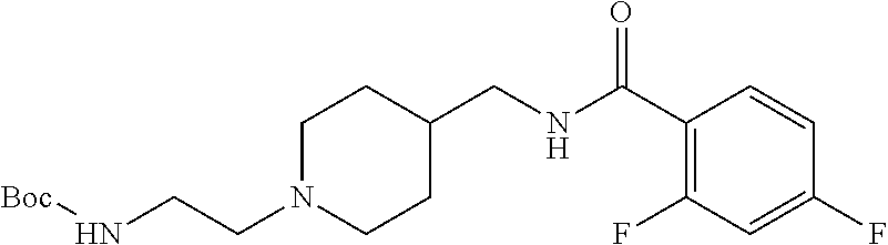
C1N(CCN[Boc])CCC(CNC(C2=C(F)C=C(F)C=C2)=O)C1
